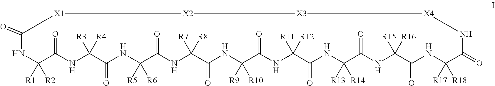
N1C([R1])([R2])C(=O)NC([R3])([R4])C(=O)NC([R5])([R6])C(=O)NC([R7])([R8])C(=O)NC([R9])([R10])C(=O)NC([R11])([R12])C(=O)NC([R13])([R14])C(=O)NC([R15])([R16])C(=O)NC([R17])([R18])C(=O)N[X4][X3][X2][X1]C1=O
